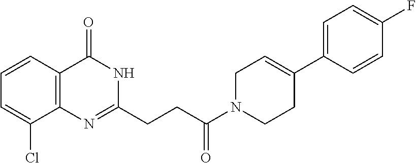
C12=C(C(=O)NC(CCC(N3CCC(C4=CC=C(F)C=C4)=CC3)=O)=N1)C=CC=C2Cl
